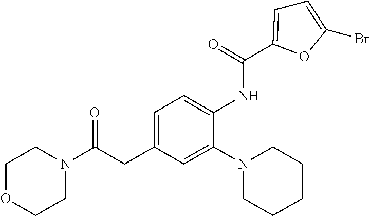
C1OCCN(C(CC2=CC=C(NC(=O)C3=CC=C(Br)O3)C(N3CCCCC3)=C2)=O)C1
